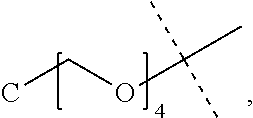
CCOC(C)(C)C
